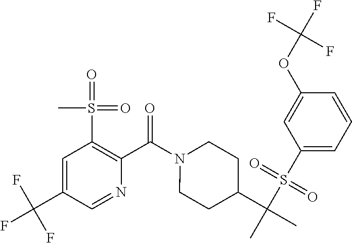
C1=C(C(F)(F)F)C=NC(C(N2CCC(C(C)(S(C3=CC=CC(OC(F)(F)F)=C3)(=O)=O)C)CC2)=O)=C1S(=O)(=O)C
